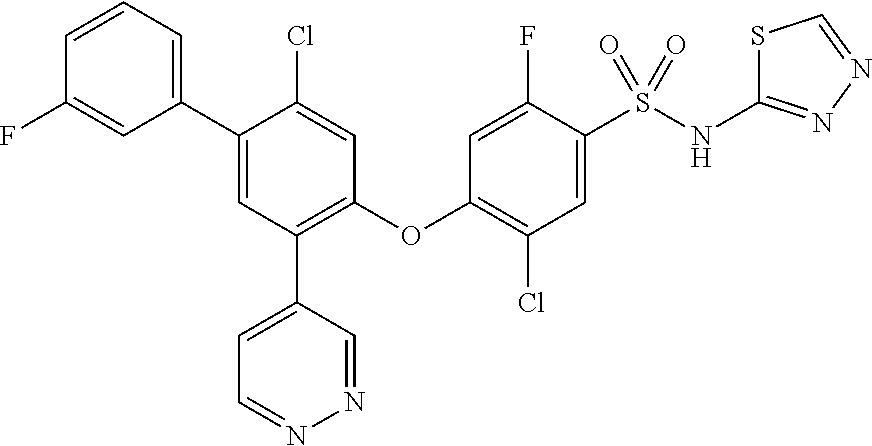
C1(OC2=C(Cl)C=C(S(NC3=NN=CS3)(=O)=O)C(F)=C2)=C(C2=CC=NN=C2)C=C(C2=CC=CC(F)=C2)C(Cl)=C1
